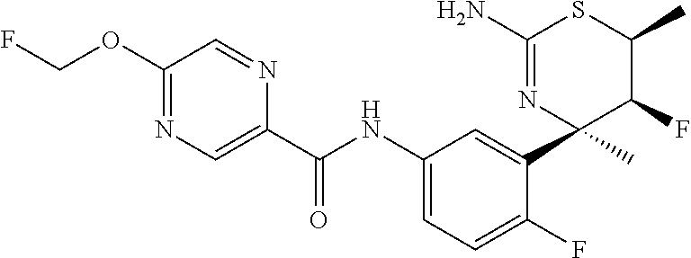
C1(C(NC2=CC=C(F)C(C3(C)C(F)C(C)SC(N)=N3)=C2)=O)=CN=C(OCF)C=N1
